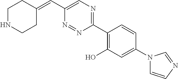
C(C1=CN=C(C2=C(O)C=C(N3C=CN=C3)C=C2)N=N1)=C1CCNCC1
